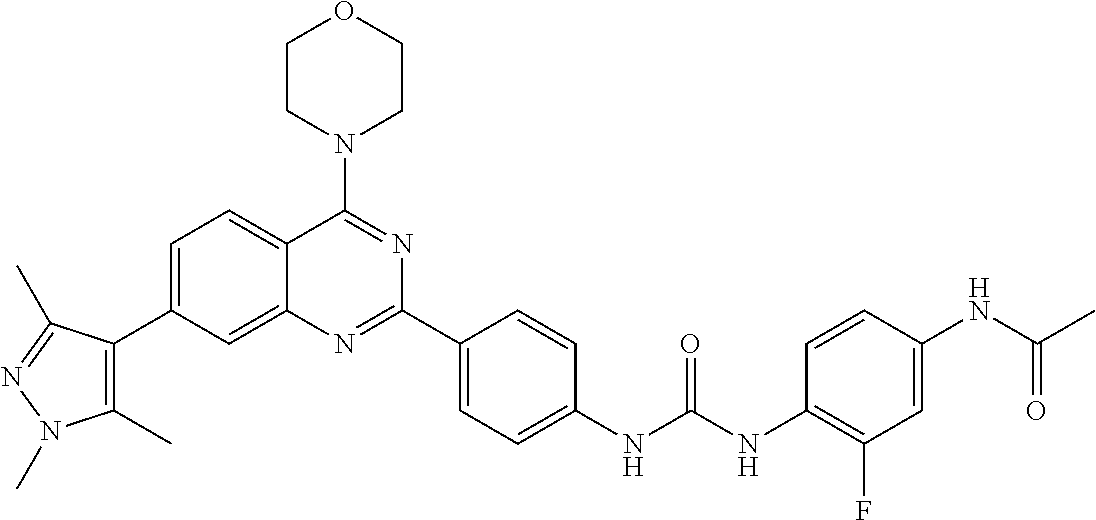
C1=C(C2=C(C)N(C)N=C2C)C=C2C(=C1)C(N1CCOCC1)=NC(C1=CC=C(NC(NC3=C(F)C=C(NC(C)=O)C=C3)=O)C=C1)=N2
